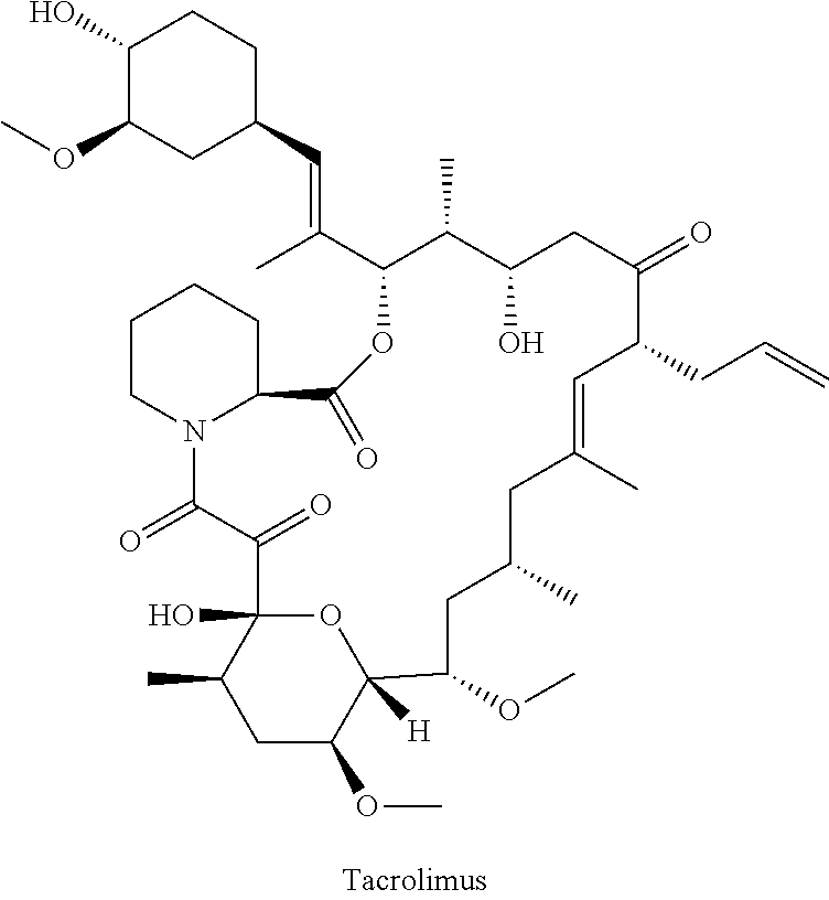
C1(O)C(OC)CC(C=C(C2C(C)C(O)CC(=O)C(CC=C)C=C(C)CC(C)CC(OC)C3([H])C(OC)CC(C)C(O)(C(=O)C(=O)N4C(C(=O)O2)CCCC4)O3)C)CC1
